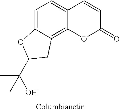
C1=C2C(=C3C(=C1)C=CC(=O)O3)CC(C(C)(C)O)O2
